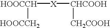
[X]([CHCOOH][CH2COOH])[HOOCCH][HOOCCH2]
